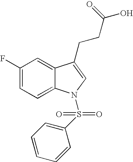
C12=CC(F)=CC=C1N(S(C1=CC=CC=C1)(=O)=O)C=C2CCC(O)=O
